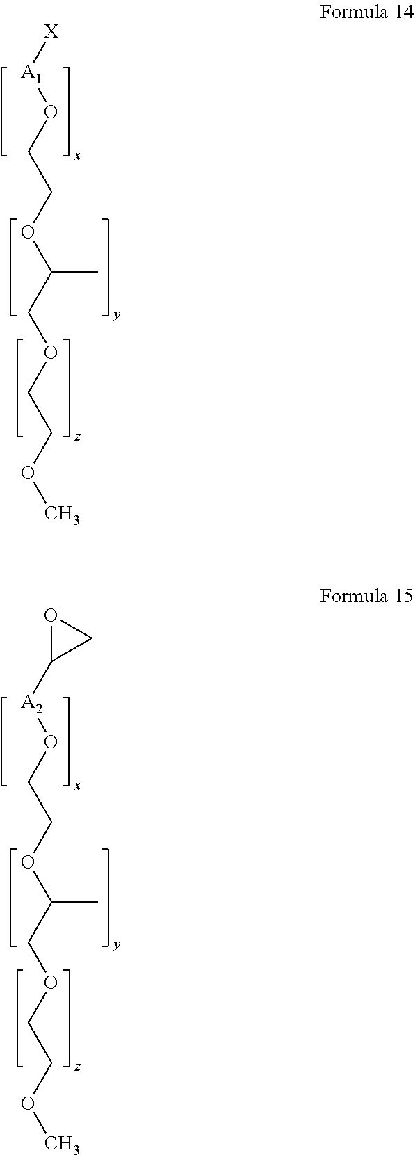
[X][A1]OCCOC(COCCOC)C.C1([A2]OCCOC(COCCOC)C)CO1
